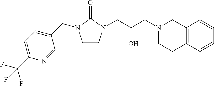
C1CN(CC(CN2CCC3=C(C2)C=CC=C3)O)C(=O)N1CC1=CC=C(C(F)(F)F)N=C1
